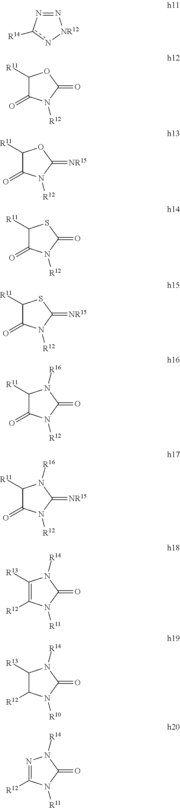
N1=Nc([R14])n[NR12]1.C1([R11])C(=O)N([R12])C(=O)O1.C1([R11])C(=O)N([R12])C(=[NR15])O1.C1([R11])C(=O)N([R12])C(=O)S1.C1([R11])C(=O)N([R12])C(=[NR15])S1.C1([R11])C(=O)N([R12])C(=O)N1[R16].C1([R11])C(=O)N([R12])C(=[NR15])N1[R16].C1([R13])=C([R12])N([R11])C(=O)N1[R14].C1([R13])C([R12])N([R10])C(=O)N1[R14].N1=C([R12])N([R11])C(=O)N1[R14]
